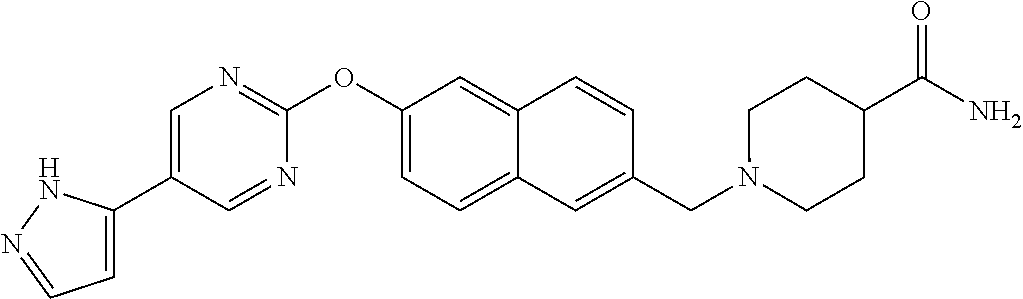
C1=C(C2=CN=C(OC3=CC=C4C(=C3)C=CC(CN3CCC(C(N)=O)CC3)=C4)N=C2)NN=C1
